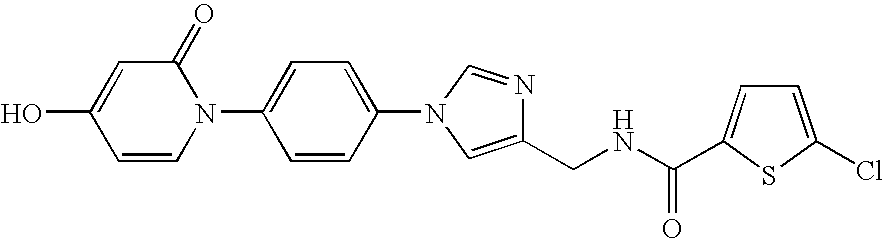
C1=CN(C2=CC=C(N3C=NC(CNC(=O)C4=CC=C(Cl)S4)=C3)C=C2)C(=O)C=C1O
